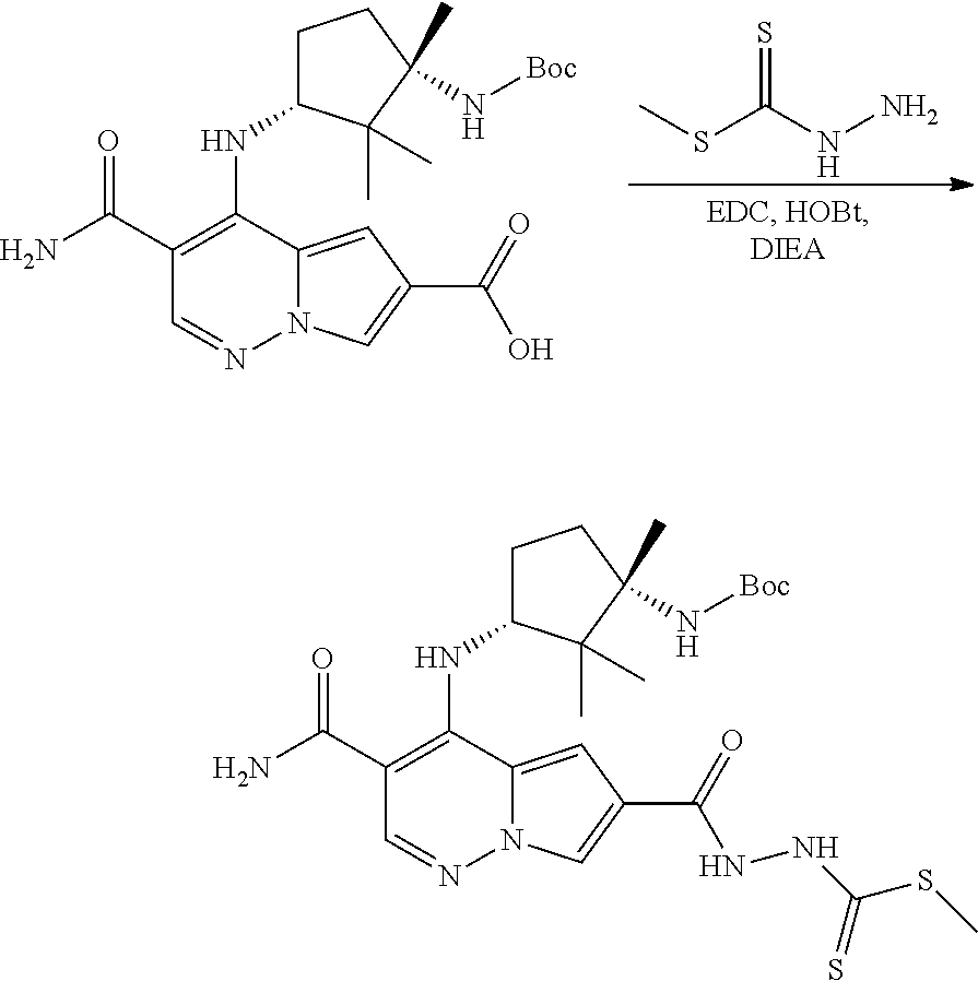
O=C(C1=C(NC2CCC(C)(N[Boc])C2(C)C)C2=CC(C(=O)O)=CN2N=C1)N.CSC(NN)=S.O=C(C1=C(NC2CCC(C)(N[Boc])C2(C)C)C2=CC(C(=O)NNC(SC)=S)=CN2N=C1)N
